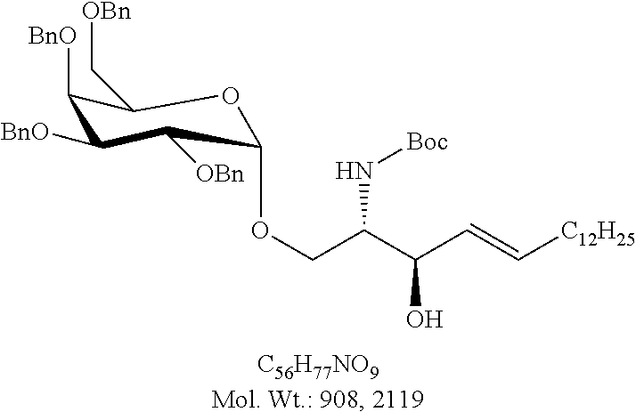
C1([BnO])C([BnO])C([OBn])C(OCC(C(C=C[C12H25])O)N[Boc])OC1C[OBn]
